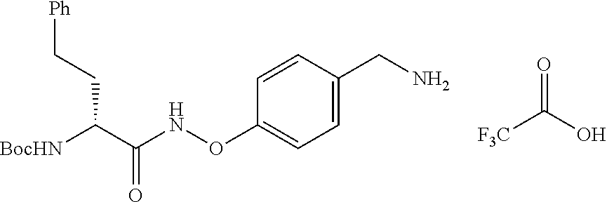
C(CC(C(NOC1=CC=C(CN)C=C1)=O)[BocHN])[Ph].[F3C]C(O)=O
